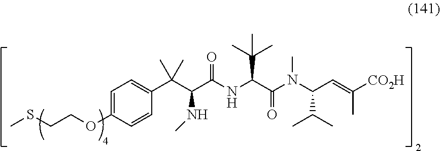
C1=C(OCCSC)C=CC(C(C(NC)C(NC(C(C)(C)C)C(=O)N(C(C(C)C)C=C(C)[CO2H])C)=O)(C)C)=C1
